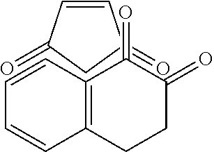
C1=CC(=O)CC1=O.C12=C(C=CC=C1)C(=O)C(=O)CC2
